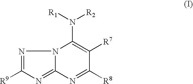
N1=C([R8])C([R7])=C(N([R2])[R1])N2N=C([R9])N=C12
